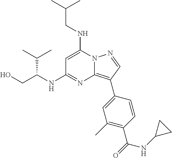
N12C(=C(C3=CC(C)=C(C(=O)NC4CC4)C=C3)C=N1)N=C(NC(CO)C(C)C)C=C2NCC(C)C
